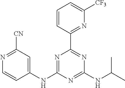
C1(NC2=NC(C3=NC([CF3])=CC=C3)=NC(NC(C)C)=N2)=CC([CN])=NC=C1
